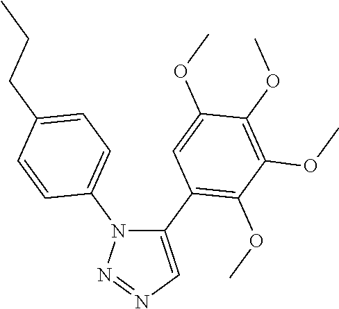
C1(C2=C(OC)C(OC)=C(OC)C(OC)=C2)=CN=NN1C1=CC=C(CCC)C=C1
